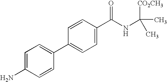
C1=C(N)C=CC(C2=CC=C(C(NC([CO2CH3])(C)C)=O)C=C2)=C1
